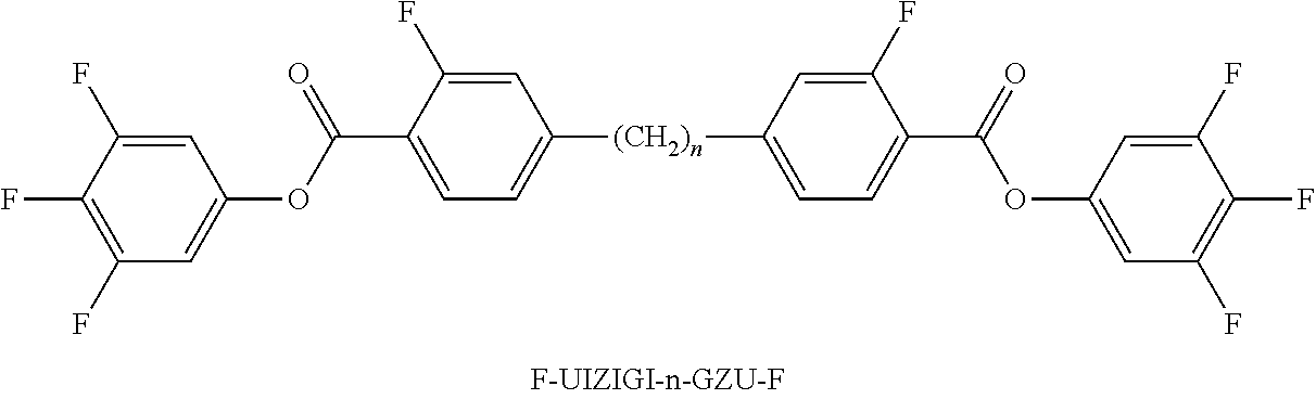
[(CH2)n](C1=CC=C(C(=O)OC2=CC(F)=C(F)C(F)=C2)C(F)=C1)C1=CC=C(C(=O)OC2=CC(F)=C(F)C(F)=C2)C(F)=C1
